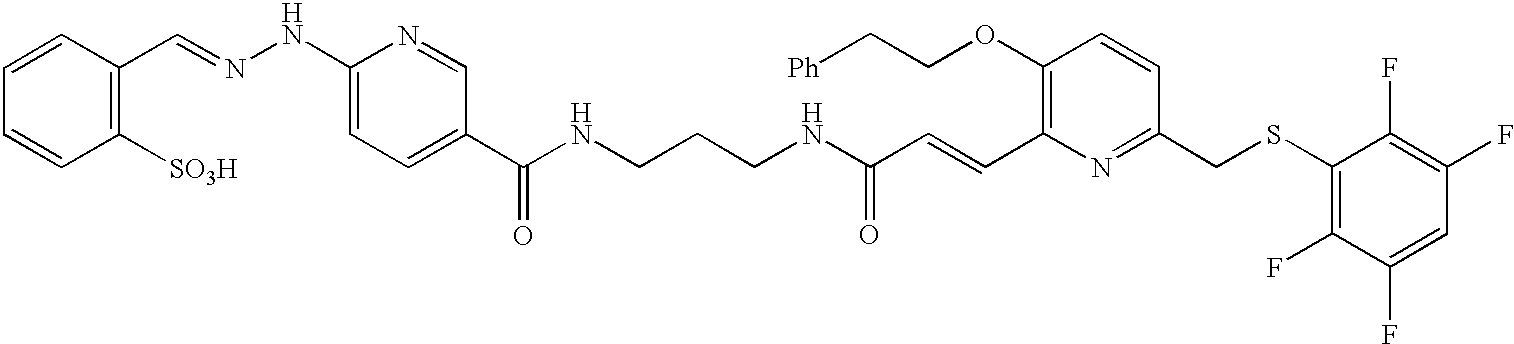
C1(OCC[Ph])=C(C=CC(NCCCNC(C2=CC=C(NN=CC3=C([SO3H])C=CC=C3)N=C2)=O)=O)N=C(CSC2=C(F)C(F)=CC(F)=C2F)C=C1
